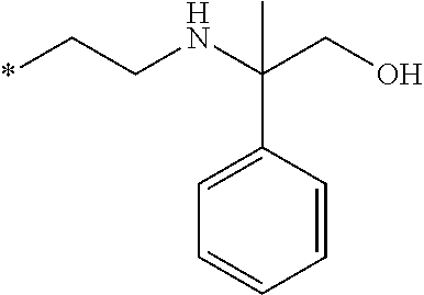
*CCNC(CO)(C)C1=CC=CC=C1
